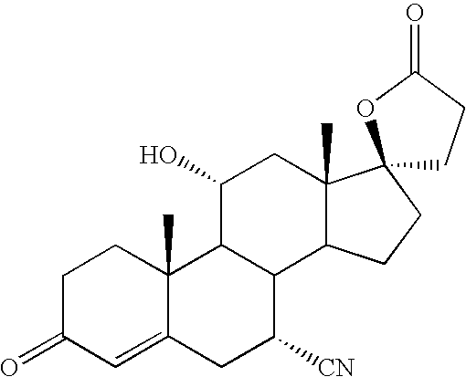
C1C(=O)C=C2C(C)(C1)C1C(C([CN])C2)C2C(C)(CC1O)C1(CC2)CCC(=O)O1
